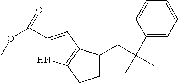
C1(C(OC)=O)=CC2=C(N1)CCC2CC(C)(C)C1=CC=CC=C1
